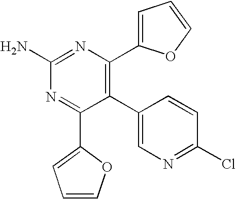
C1(C2=C(C3=CC=CO3)N=C(N)N=C2C2=CC=CO2)=CN=C(Cl)C=C1
